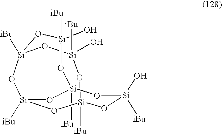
[Si]12([iBu])O[Si](O)([iBu])O[Si]3([iBu])O[Si]([iBu])(O[Si]([iBu])(O[Si](O)([iBu])O1)O[Si](O)([iBu])O3)O2
